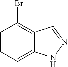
C1=CC=C2C(=C1Br)C=NN2
